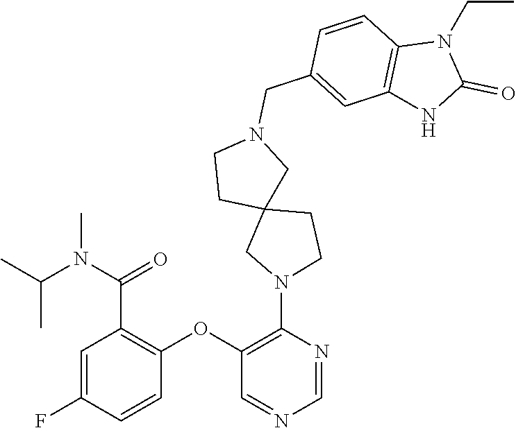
C1=C(F)C=CC(OC2=C(N3CC4(CC3)CCN(CC3=CC5=C(C=C3)N(CC)C(=O)N5)C4)N=CN=C2)=C1C(=O)N(C(C)C)C
